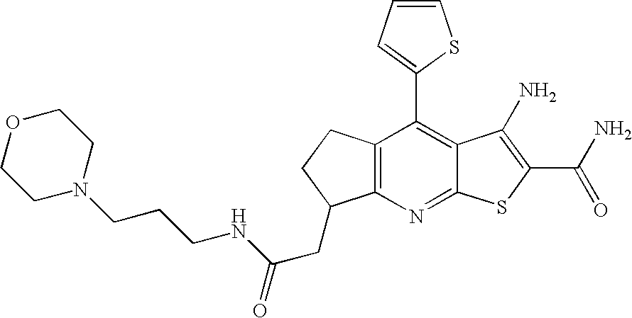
C12=C(C(C3=CC=CS3)=C3C(=N1)SC(C(N)=O)=C3N)CCC2CC(NCCCN1CCOCC1)=O
